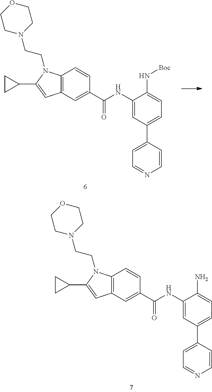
C12=C(N(CCN3CCOCC3)C(C3CC3)=C1)C=CC(C(=O)NC1=CC(C3=CC=NC=C3)=CC=C1N[Boc])=C2.C12=C(N(CCN3CCOCC3)C(C3CC3)=C1)C=CC(C(=O)NC1=CC(C3=CC=NC=C3)=CC=C1N)=C2
